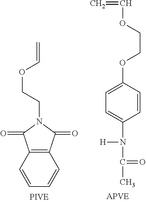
C12=C(C=CC=C1)C(=O)N(CCOC=C)C2=O.C1=CC(OCCOC=C)=CC=C1N(C(C)=O)[H]
